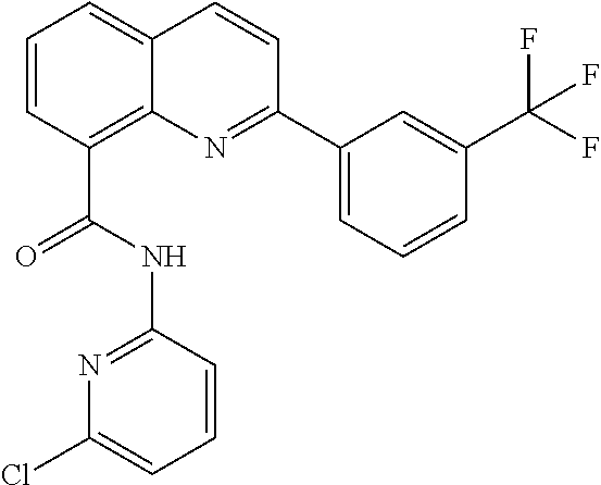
C(C1=C2C(=CC=C1)C=CC(C1=CC=CC(C(F)(F)F)=C1)=N2)(NC1=NC(Cl)=CC=C1)=O
